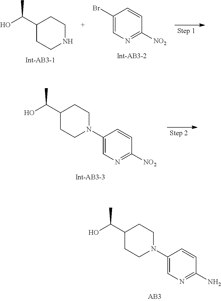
C1=C(N2CCC(C(C)O)CC2)C=CC(N)=N1.C1C(C(O)C)CCNC1.C1=C(Br)C=CC([NO2])=N1.C1=C(N2CCC(C(O)C)CC2)C=CC([NO2])=N1
